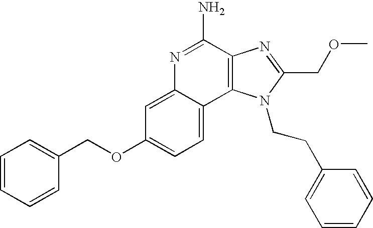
C1=C2C(=CC=C1OCC1=CC=CC=C1)C1=C(C(N)=N2)N=C(COC)N1CCC1=CC=CC=C1
